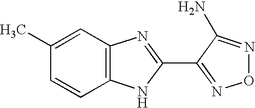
C1(C)=CC2=C(C=C1)NC(C1=NON=C1N)=N2
